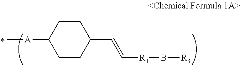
[A](C)C1CCC(C=C[R1]B[R3])CC1
